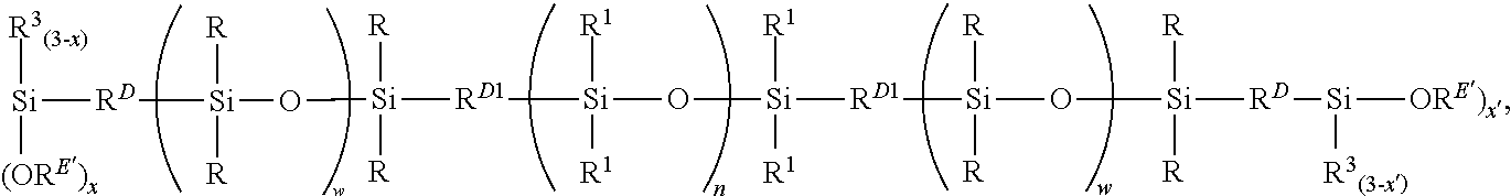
[Si]([R3(3-x)])([RD][Si]([R])([R])O[Si]([R])([R])[RD1][Si]([R1])([R1])O[Si]([R1])([R1])[RD1][Si]([R])([R])O[Si]([R])([R])[RD][Si]([R3(3-x)])[ORE)x])[(ORE)x]
